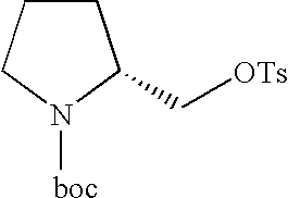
C1CCN([boc])C1C[OTs]
